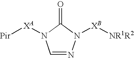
C1=NN([XB][NR1R2])C(=O)N1[XA][Pir]
